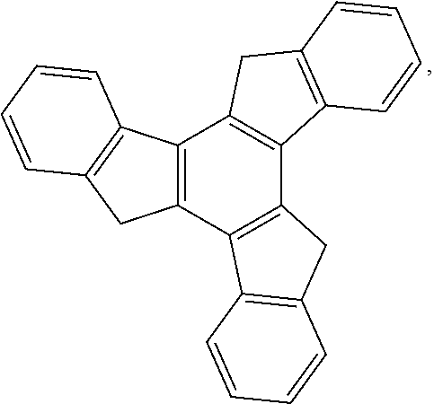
C12=C(C3=C(C4=C1CC1=C4C=CC=C1)CC1=C3C=CC=C1)CC1=C2C=CC=C1
